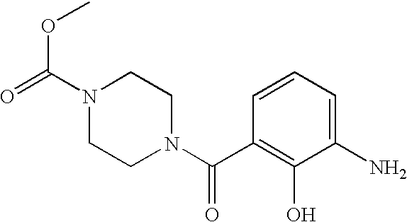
C(=O)(C1=C(O)C(N)=CC=C1)N1CCN(C(OC)=O)CC1
